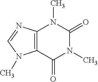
C12=C(C(=O)N(C)C(=O)N1C)N(C)C=N2
